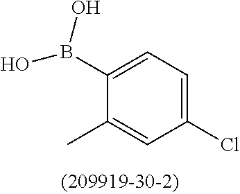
C1=C(C)C(B(O)O)=CC=C1Cl
